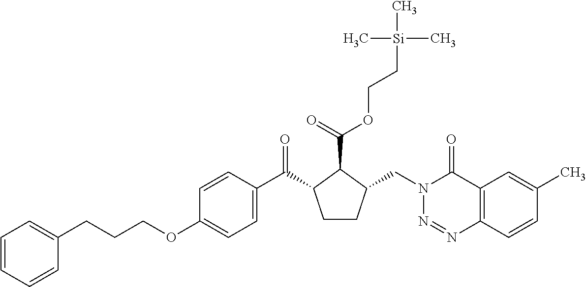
C1(CCCOC2=CC=C(C(=O)C3CCC(CN4N=NC5=C(C4=O)C=C(C)C=C5)C3C(OCC[Si](C)(C)C)=O)C=C2)=CC=CC=C1
